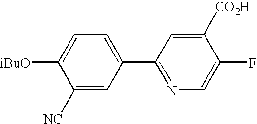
C1([NC])=CC(C2=NC=C(F)C([CO2H])=C2)=CC=C1[iBuO]
